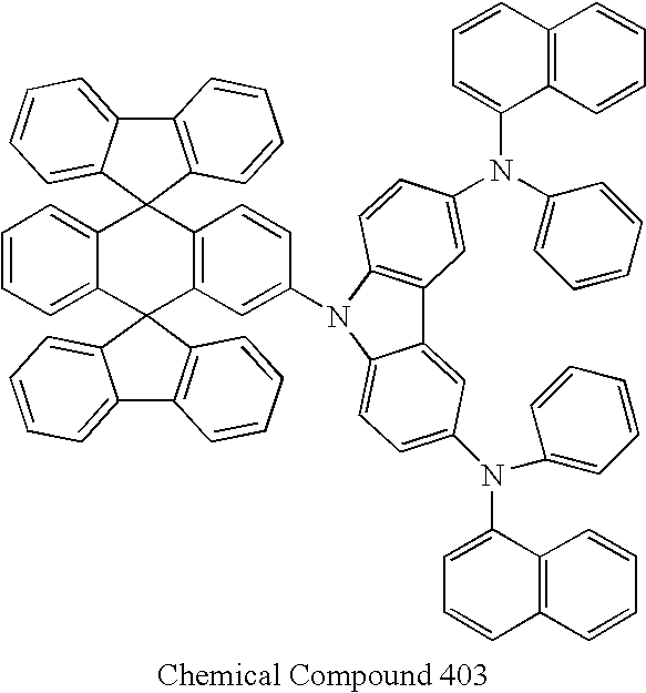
C12=CC=CC=C1C1(C3=C(C=CC(N4C5=C(C6=CC(N(C7=CC=CC=C7)C7=CC=CC8=C7C=CC=C8)=CC=C64)C=C(N(C4=CC=CC=C4)C4=CC=CC6=C4C=CC=C6)C=C5)=C3)C23C2=CC=CC=C2C2=C3C=CC=C2)C2=C(C3=CC=CC=C31)C=CC=C2
